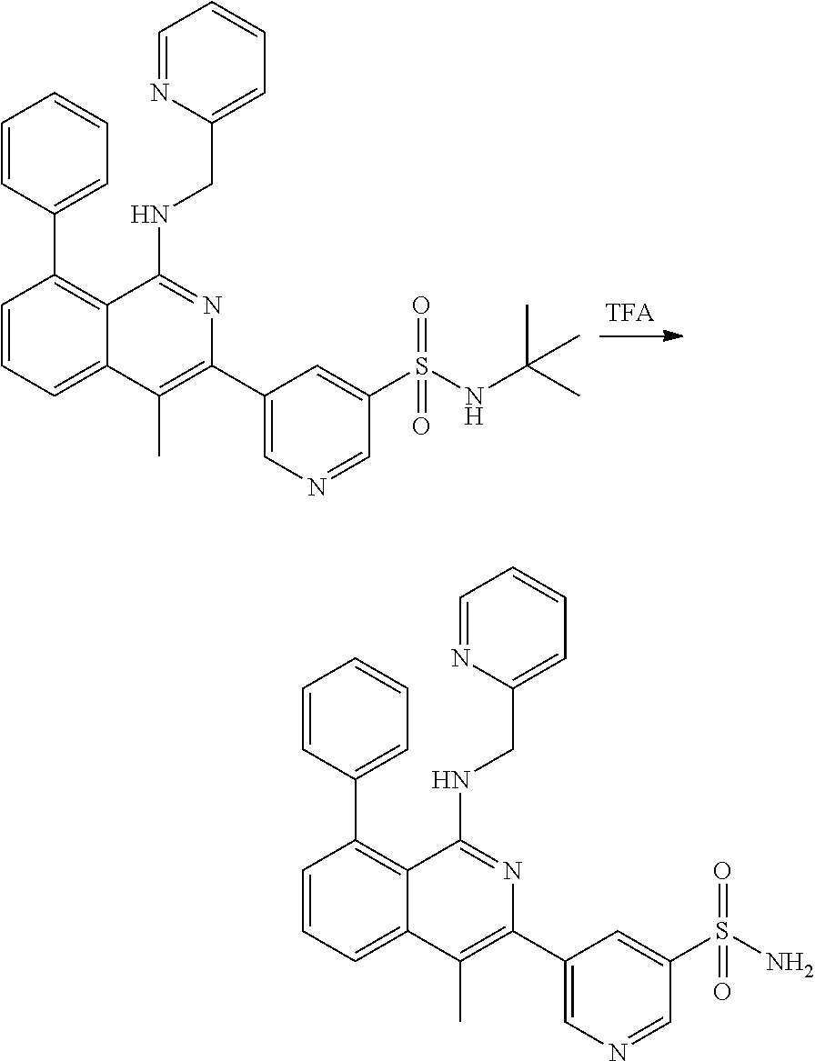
C1=CC=C2C(=C1C1=CC=CC=C1)C(NCC1=CC=CC=N1)=NC(C1=CN=CC(S(NC(C)(C)C)(=O)=O)=C1)=C2C.C1=CC=C2C(=C1C1=CC=CC=C1)C(NCC1=CC=CC=N1)=NC(C1=CN=CC(S(N)(=O)=O)=C1)=C2C
